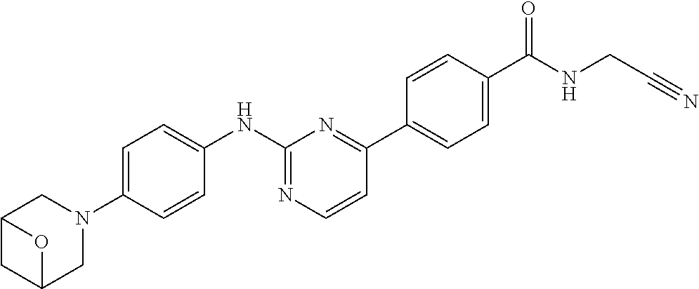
C1=C(N2CC3CC(C2)O3)C=CC(NC2=NC=CC(C3=CC=C(C(NCC#N)=O)C=C3)=N2)=C1
